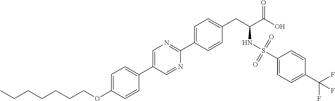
C(OC1=CC=C(C2=CN=C(C3=CC=C(CC(C(O)=O)NS(C4=CC=C(C(F)(F)F)C=C4)(=O)=O)C=C3)N=C2)C=C1)CCCCCC
